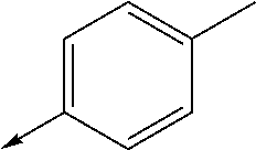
C1=C(->C)C=CC(C)=C1
